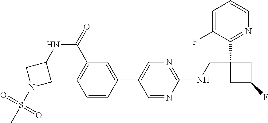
C1(C2=CN=C(NCC3(C4=NC=CC=C4F)CC(F)C3)N=C2)=CC(C(=O)NC2CN(S(C)(=O)=O)C2)=CC=C1
